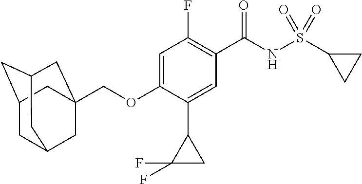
C1(F)=C(C(NS(C2CC2)(=O)=O)=O)C=C(C2C(F)(F)C2)C(OCC23CC4CC(CC(C2)C4)C3)=C1
